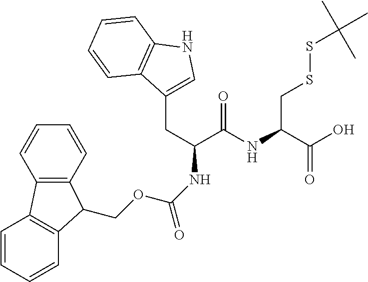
C(C(C(NC(C(O)=O)CSSC(C)(C)C)=O)NC(OCC1C2=C(C=CC=C2)C2=C1C=CC=C2)=O)C1=CNC2=C1C=CC=C2
